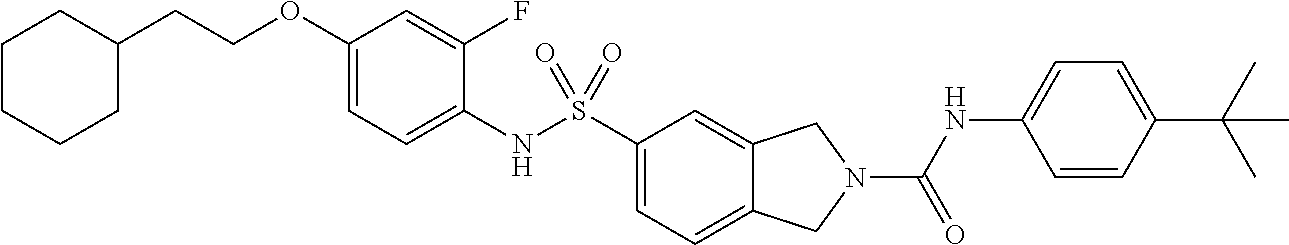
C1(OCCC2CCCCC2)=CC=C(NS(C2=CC=C3C(=C2)CN(C(NC2=CC=C(C(C)(C)C)C=C2)=O)C3)(=O)=O)C(F)=C1
